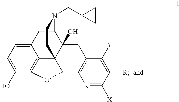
C12=CC=C(O)C3=C1C14C(O)(C(C2)N(CC2CC2)CC1)CC1=C(C4O3)N=C([X])C([R])=C1[Y]
